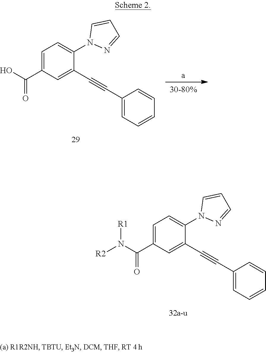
C1=C(C(N([R2])[R1])=O)C=C(C#CC2=CC=CC=C2)C(N2N=CC=C2)=C1.C1=C(C(O)=O)C=C(C#CC2=CC=CC=C2)C(N2N=CC=C2)=C1
